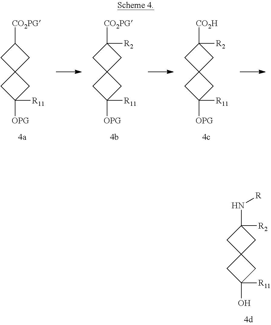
C1C2(CC1([CO2PG])[R2])CC([OPG])([R11])C2.C1C2(CC1[CO2PG])CC([OPG])([R11])C2.C1C2(CC1([CO2H])[R2])CC([OPG])([R11])C2.C1C2(CC1(N[R])[R2])CC(O)([R11])C2
